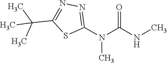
C1(N(C(NC)=O)C)=NN=C(C(C)(C)C)S1
